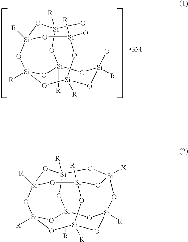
[R][Si]12O[Si](O)([R])O[Si]3([R])O[Si]([R])(O1)O[Si]([R])(O[Si](O)([R])O3)O[Si](O)([R])O2.[R][Si]12O[Si]3([R])O[Si]4([X])O[Si]5([R])O[Si]([R])(O[Si]([R])(O1)O[Si]([R])(O5)O3)O[Si]([R])(O2)O4
